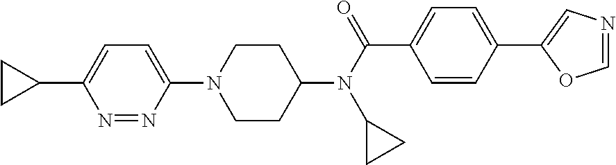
C1CC(N(C(C2=CC=C(C3=CN=CO3)C=C2)=O)C2CC2)CCN1C1=CC=C(C2CC2)N=N1
